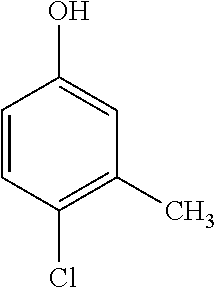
C1=CC(O)=CC(C)=C1Cl
